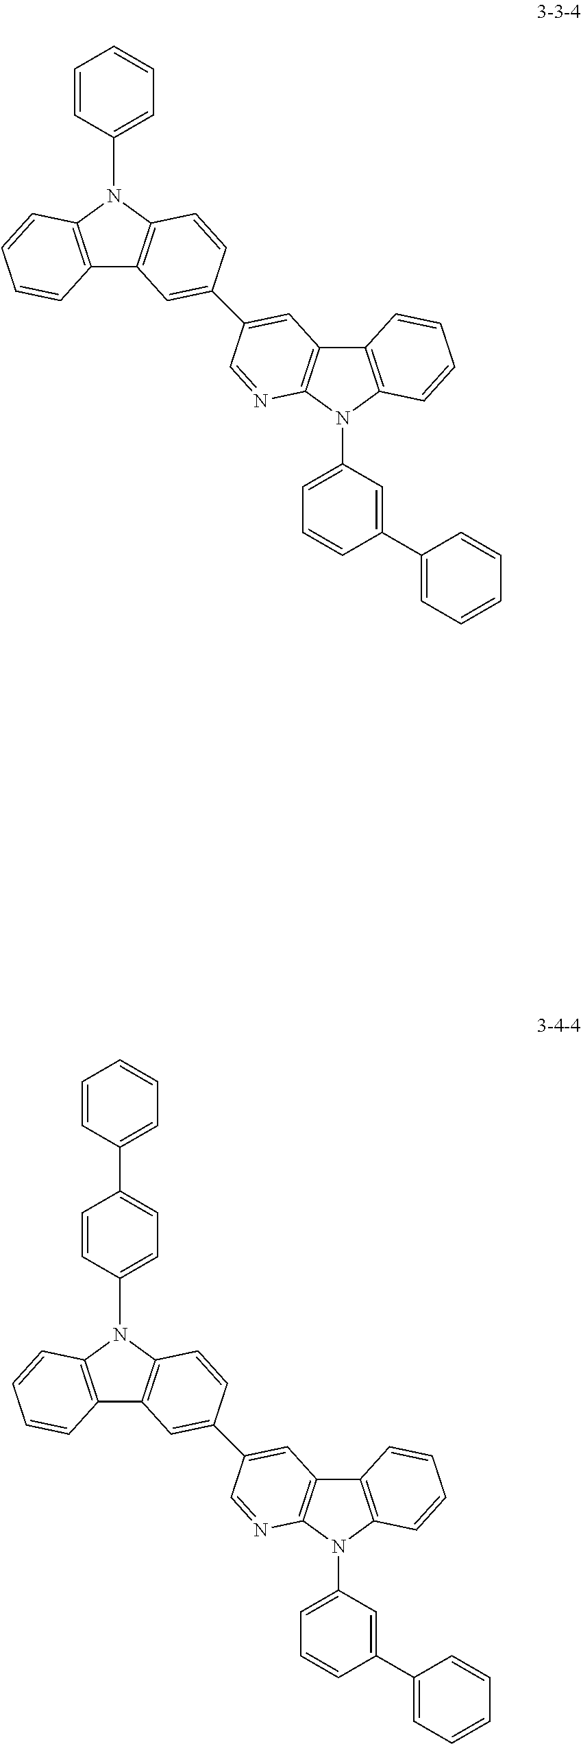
C12=C(N(C3=CC=CC=C3)C3=C1C=C(C1=CC4=C(N(C5=CC=CC(C6=CC=CC=C6)=C5)C5=C4C=CC=C5)N=C1)C=C3)C=CC=C2.C12=C(N(C3=CC=C(C4=CC=CC=C4)C=C3)C3=C1C=C(C1=CC4=C(N(C5=CC=CC(C6=CC=CC=C6)=C5)C5=C4C=CC=C5)N=C1)C=C3)C=CC=C2
